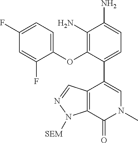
O(C1=C(N)C(N)=CC=C1C1=CN(C)C(=O)C2=C1C=NN2[SEM])C1=CC=C(F)C=C1F
